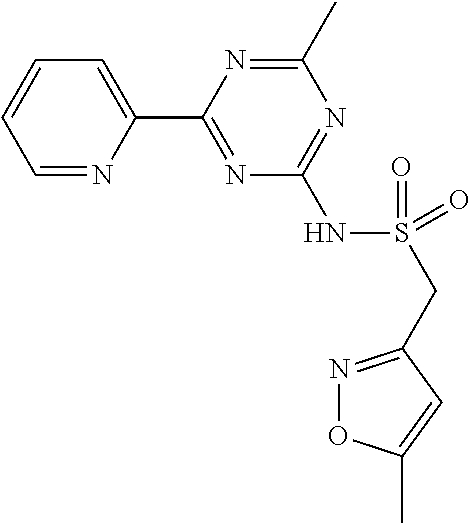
C1=NC(C2=NC(NS(=O)(=O)CC3=NOC(C)=C3)=NC(C)=N2)=CC=C1
